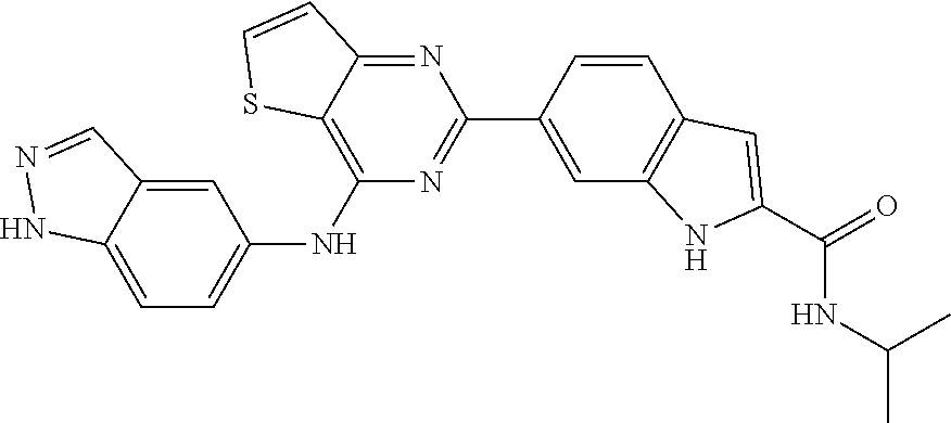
C1(NC2=CC=C3C(=C2)C=NN3)=C2C(=NC(C3=CC4=C(C=C3)C=C(C(=O)NC(C)C)N4)=N1)C=CS2
